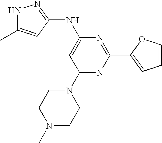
N1C(C)=CC(NC2=CC(N3CCN(C)CC3)=NC(C3=CC=CO3)=N2)=N1
